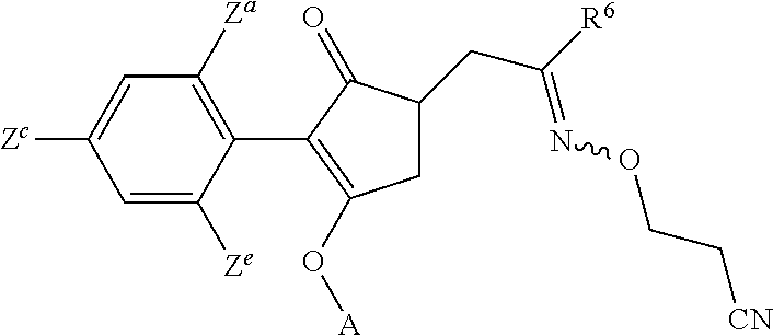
C1=C([Zc])C=C([Ze])C(C2=C(O[A])CC(CC([R6])=NOCC[CN])C2=O)=C1[Za]
